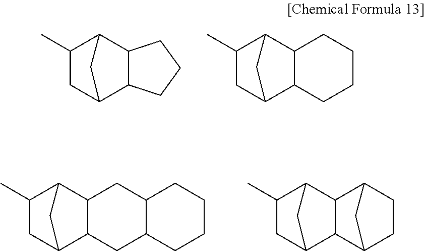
C12C3C(C(C1)C(C)C2)CCC3.C12C3C(C(C1)C(C)C2)CCCC3.C12C3C(C(C1)C(C)C2)CC1C(C3)CCCC1.C12CC(C(C)C1)C1C3CC(C21)CC3
